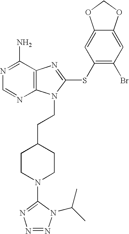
N1=C(N)C2=C(N=C1)N(CCC1CCN(C3=NN=NN3C(C)C)CC1)C(SC1=C(Br)C=C3C(=C1)OCO3)=N2
